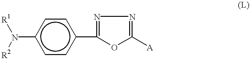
N(c1ccc(C2=NN=C([A])O2)cc1)([R1])[R2]
